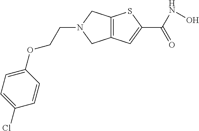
C12=C(CN(CCOC3=CC=C(Cl)C=C3)C1)SC(C(NO)=O)=C2
